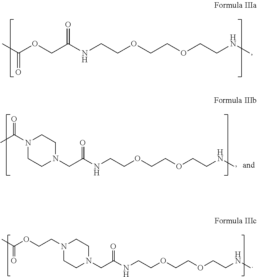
CC(OCC(NCCOCCOCCNC)=O)=O.C(CN1CCN(CC(NCCOCCOCCNC)=O)CC1)OC(C)=O.CC(N1CCN(CC(NCCOCCOCCNC)=O)CC1)=O
